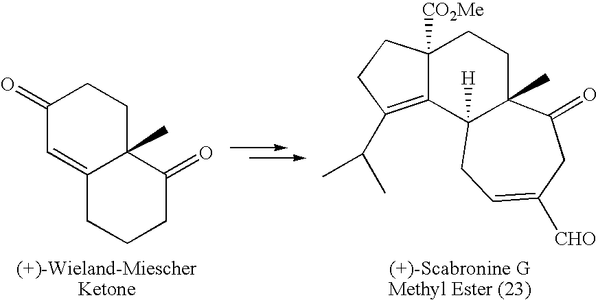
C12([CO2Me])C(=C(C(C)C)CC1)C1([H])C(C)(CC2)C(=O)CC([CHO])=CC1.C1(=O)C=C2C(C)(CC1)C(=O)CCC2
